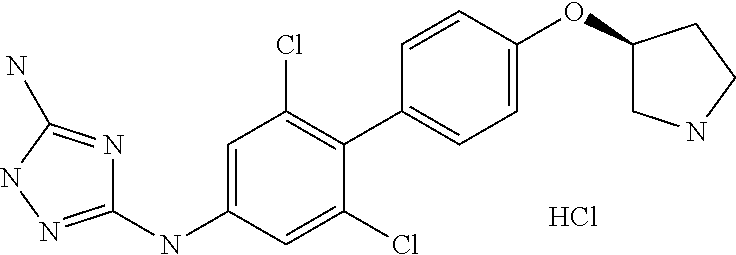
C1(NC2=CC(Cl)=C(C3=CC=C(OC4CNCC4)C=C3)C(Cl)=C2)=NNC(N)=N1.Cl
